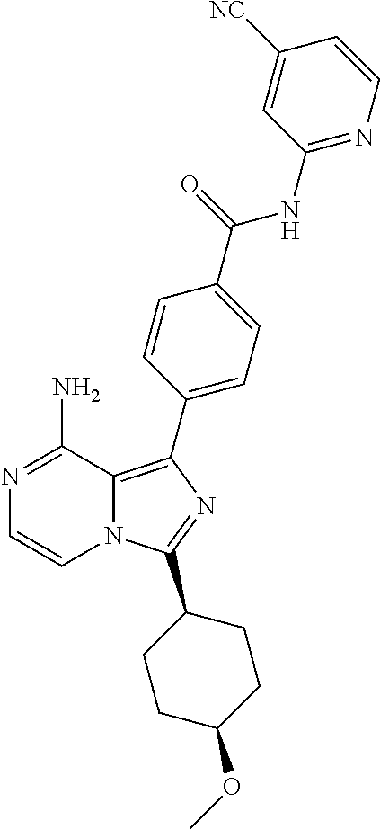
N1=C(N)C2=C(C3=CC=C(C(=O)NC4=NC=CC([NC])=C4)C=C3)N=C(C3CCC(OC)CC3)N2C=C1
